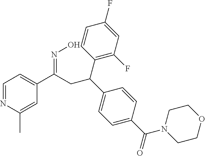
C1=NC(C)=CC(C(CC(C2=CC=C(C(=O)N3CCOCC3)C=C2)C2=C(F)C=C(F)C=C2)=NO)=C1
